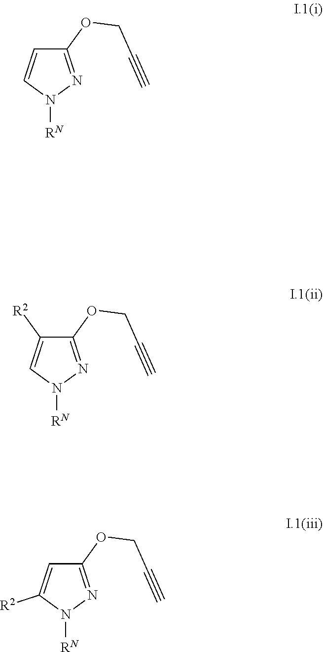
C1(OCC#C)=NN([RN])C=C1.C1(OCC#C)=NN([RN])C=C1[R2].C1(OCC#C)=NN([RN])C([R2])=C1
